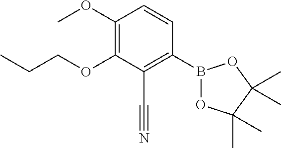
B1(C2=C(C#N)C(OCCC)=C(OC)C=C2)OC(C)(C)C(C)(C)O1
